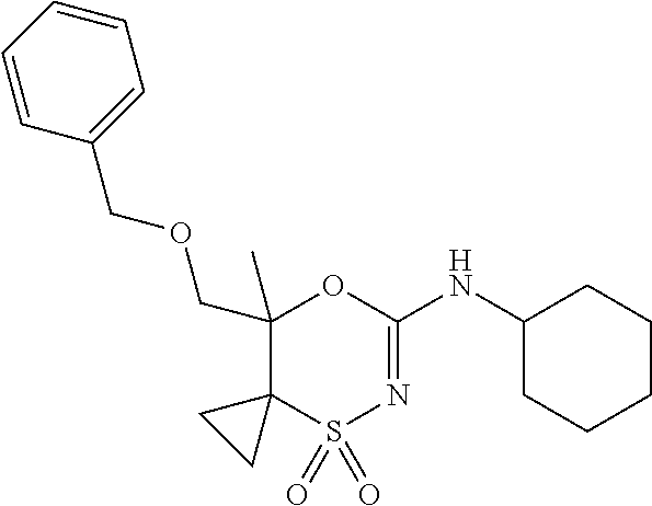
C1(COCC2=CC=CC=C2)(C)C2(S(=O)(=O)N=C(NC3CCCCC3)O1)CC2
